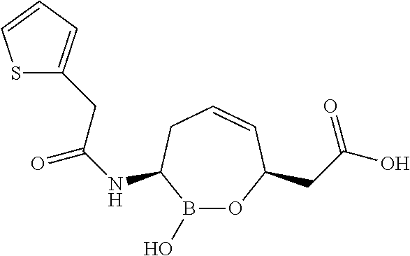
B1(O)OC(CC(O)=O)C=CCC1NC(=O)CC1=CC=CS1
